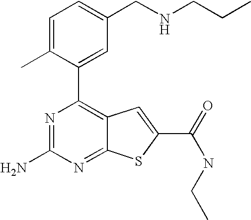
N1=C(N)N=C2C(=C1C1=CC(CNCCC)=CC=C1C)C=C(C(=O)NCC)S2
